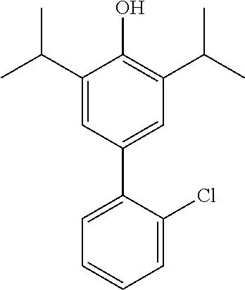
C1(C(C)C)=CC(C2=CC=CC=C2Cl)=CC(C(C)C)=C1O
